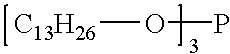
[C13H26]OP
